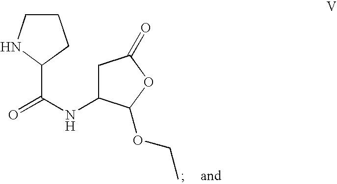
C1CNC(C(=O)NC2CC(=O)OC2OCC)C1
